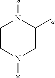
C1CN(*)CC([a])N1[a]
